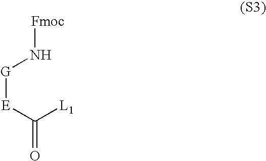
[Fmoc]N[G][E]C([L1])=O
